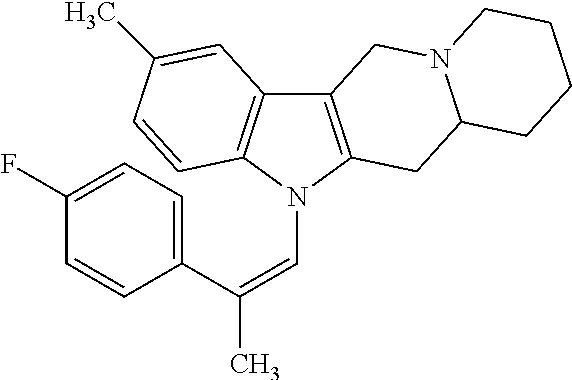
C1(F)=CC=C(C(=CN2C3=C(C4=C2C=CC(C)=C4)CN2C(C3)CCCC2)C)C=C1
